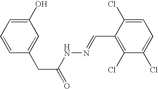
C1(O)=CC=CC(CC(=O)NN=CC2=C(Cl)C(Cl)=CC=C2Cl)=C1
